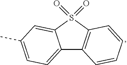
C12=CC=C(C)C=C1S(=O)(=O)C1=C2C=CC=C1
